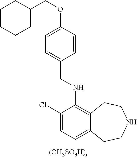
C1=C(OCC2CCCCC2)C=CC(CNC2=C3C(=CC=C2Cl)CCNCC3)=C1
